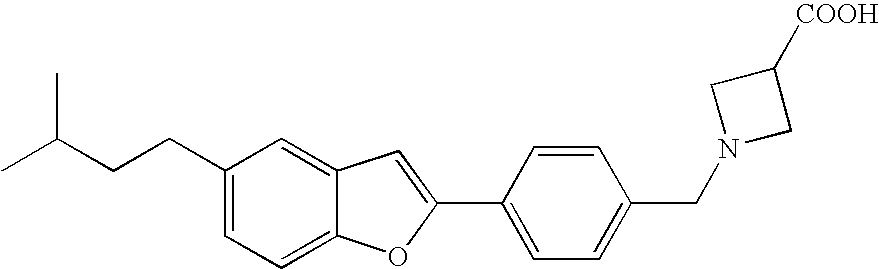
C(CC1=CC=C2C(=C1)C=C(C1=CC=C(CN3CC([COOH])C3)C=C1)O2)C(C)C
